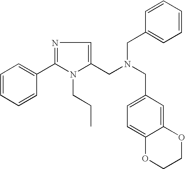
C1=CC=CC(C2=NC=C(CN(CC3=CC=C4C(=C3)OCCO4)CC3=CC=CC=C3)N2CCC)=C1
